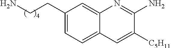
C1=C(CCN)C=C2C(=C1)C=C([C5H11])C(N)=N2
